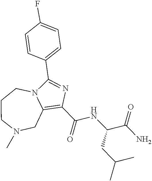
C1(C(NC(CC(C)C)C(=O)N)=O)=C2CN(C)CCCN2C(C2=CC=C(F)C=C2)=N1
